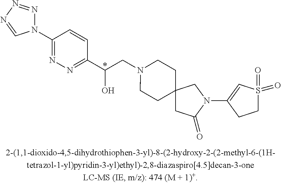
N1=C(N2N=NN=C2)C=CC(C(O)CN2CCC3(CC2)CC(=O)N(C2=CS(=O)(=O)CC2)C3)=N1.*
